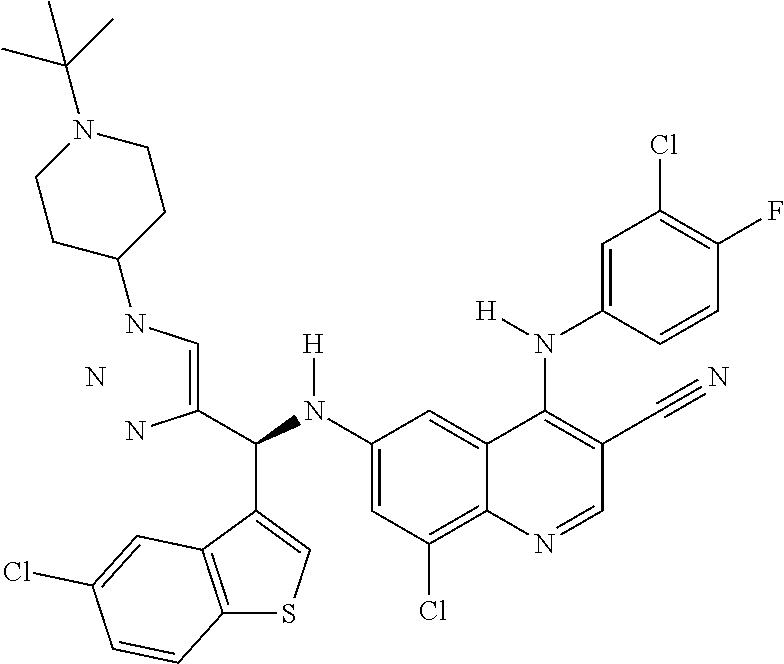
C1(N(C(C(=CNC2CCN(C(C)(C)C)CC2)N)C2=CSC3=C2C=C(Cl)C=C3)[H])=CC(Cl)=C2C(=C1)C(N([H])C1=CC(Cl)=C(F)C=C1)=C(C#N)C=N2.N
